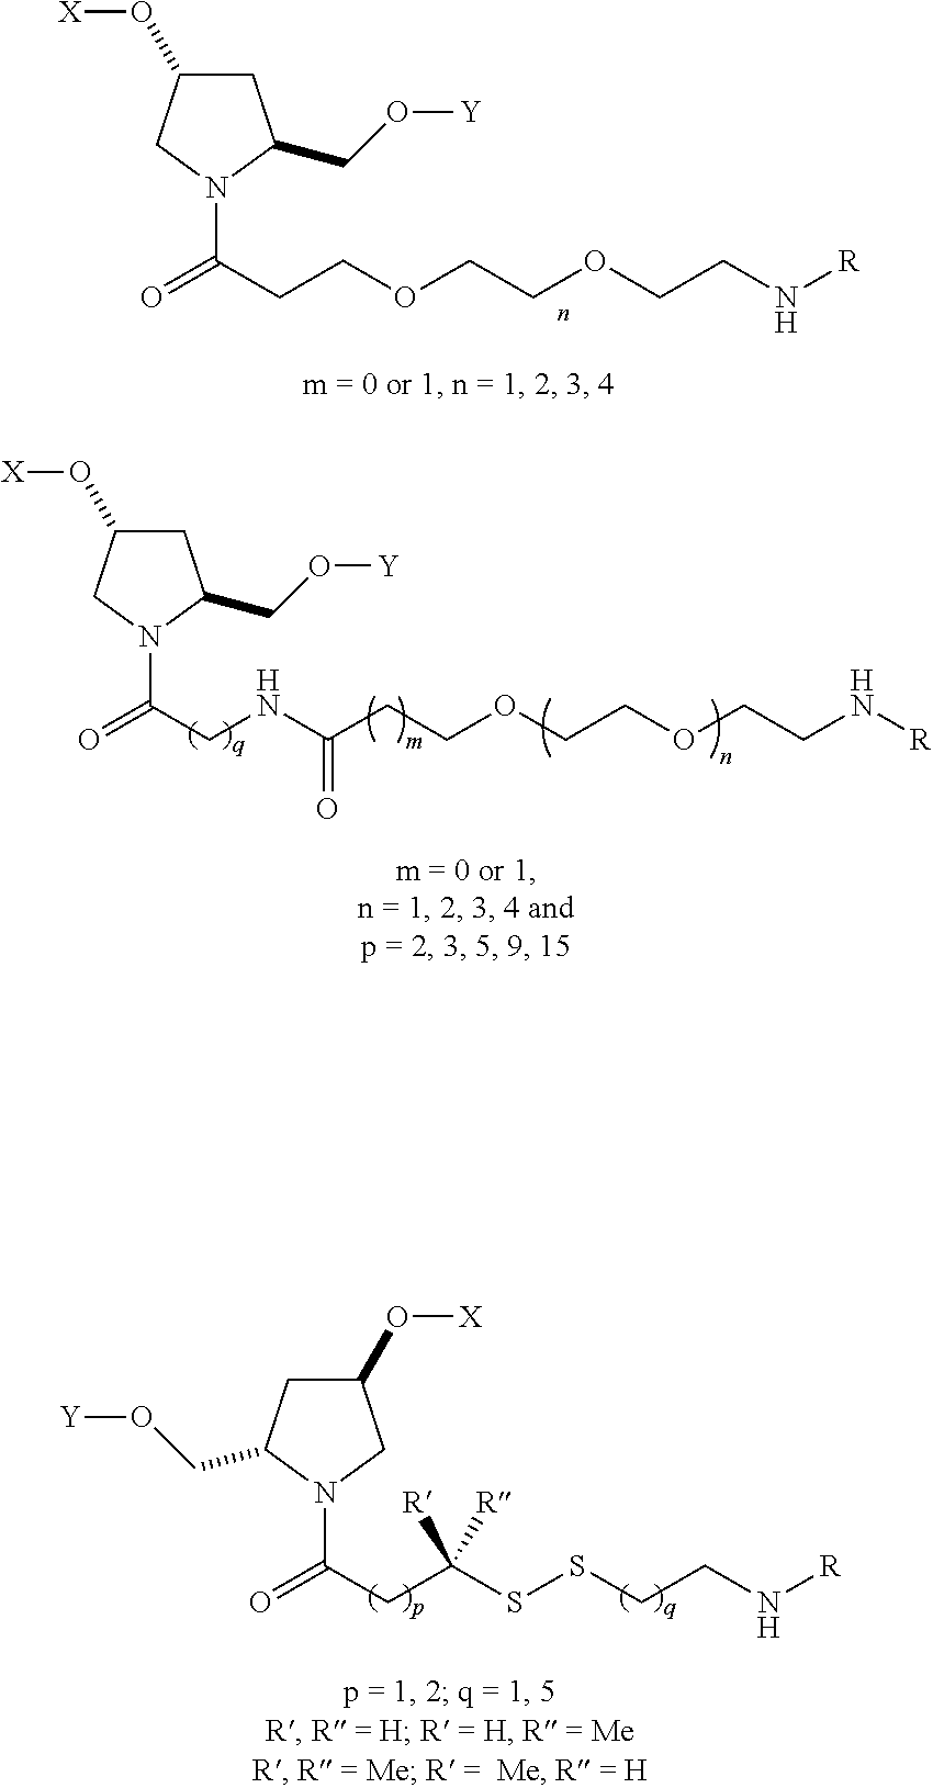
C1C(O[X])CN(C(=O)CCOCCOCCN[R])C1CO[Y].C1C(O[X])CN(C(=O)CNC(CCOCCOCCN[R])=O)C1CO[Y].C1(O[X])CC(CO[Y])N(C(=O)CC(SSCCN[R])([R])[R])C1
